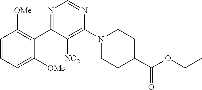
C1=CC=C([OMe])C(C2=NC=NC(N3CCC(C(OCC)=O)CC3)=C2[NO2])=C1[OMe]
